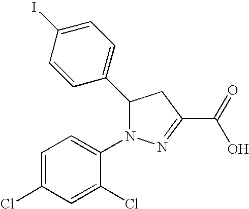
C1(C2N(C3=CC=C(Cl)C=C3Cl)N=C(C(=O)O)C2)=CC=C(I)C=C1
